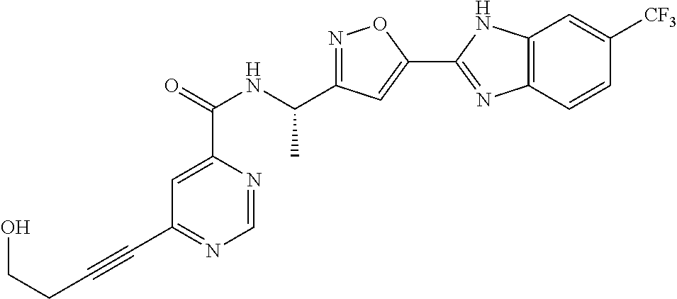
C1=NC(C(=O)NC(C2=NOC(C3=NC4=C(N3)C=C([CF3])C=C4)=C2)C)=CC(C#CCCO)=N1
